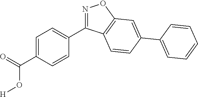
C1(C(=O)O[H])=CC=C(C2=NOC3=C2C=CC(C2=CC=CC=C2)=C3)C=C1
